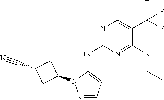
C1=NN(C2CC(C#N)C2)C(NC2=NC=C(C(F)(F)F)C(NCC)=N2)=C1
